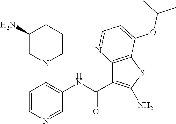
C12=C(SC(N)=C1C(NC1=C(N3CCCC(N)C3)C=CN=C1)=O)C(OC(C)C)=CC=N2
